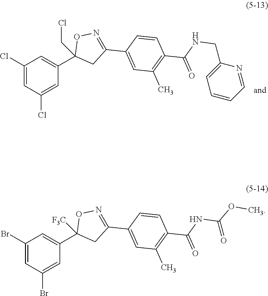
C1(Cl)=CC(Cl)=CC(C2(CCl)CC(C3=CC(C)=C(C(NCC4=CC=CC=N4)=O)C=C3)=NO2)=C1.C1(Br)=CC(Br)=CC(C2([F3C])CC(C3=CC(C)=C(C(NC(=O)OC)=O)C=C3)=NO2)=C1
